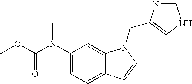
C1(N(C(OC)=O)C)=CC=C2C(=C1)N(CC1=CNC=N1)C=C2
